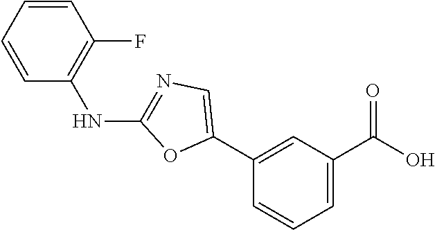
C1(C2=CN=C(NC3=C(F)C=CC=C3)O2)=CC(C(=O)O)=CC=C1
